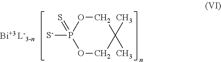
O1CC(C)(C)COP1([S-])=S.[Bi+3 L-3-n]
